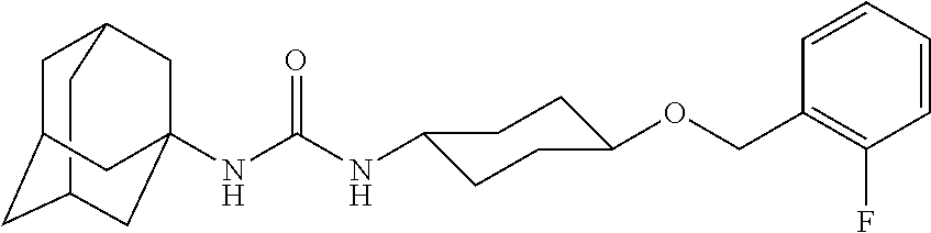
C1C2CC3(NC(NC4CCC(OCC5=C(F)C=CC=C5)CC4)=O)CC(CC1C3)C2
